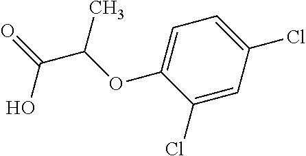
OC(=O)C(OC1=CC=C(Cl)C=C1Cl)C
